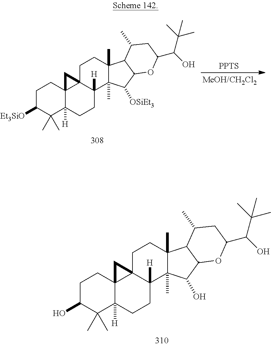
[PPTS].[MeOH/CH2Cl2].C1CC23C([H])(C(C)(C)C1[Et3SiO])CCC1([H])C2(CCC2(C)C1(C)C([OSiEt3])C1C2C(C)CC(C(O)C(C)(C)C)O1)C3.C1CC23C([H])(C(C)(C)C1O)CCC1([H])C2(CCC2(C)C1(C)C(O)C1C2C(C)CC(C(O)C(C)(C)C)O1)C3
